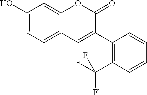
C1(O)=CC=C2C(=C1)OC(=O)C(C1=C(C(F)([F`])F)C=CC=C1)=C2
